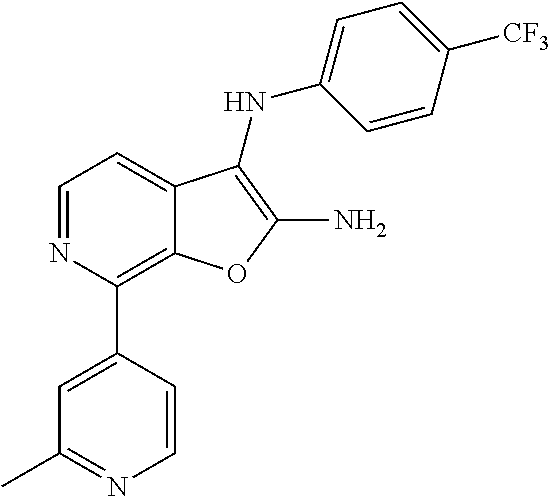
C1(C2=CC(C)=NC=C2)=C2C(=CC=N1)C(NC1=CC=C([CF3])C=C1)=C(N)O2
